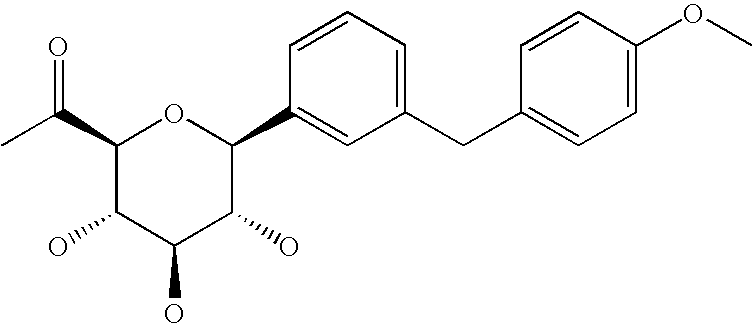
C1(C(C)=O)C(O)C(O)C(O)C(C2=CC(CC3=CC=C(OC)C=C3)=CC=C2)O1
